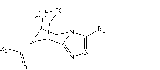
C1([R2])=NN=C2N1CC1C[X]CC2N1C([R1])=O
